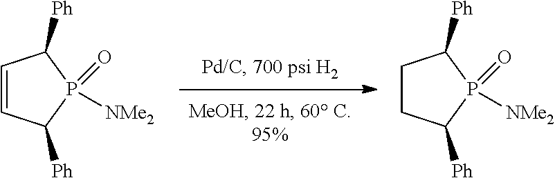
C1=CC([Ph])P(=O)([NMe2])C1[Ph].C1CC([Ph])P(=O)([NMe2])C1[Ph]
